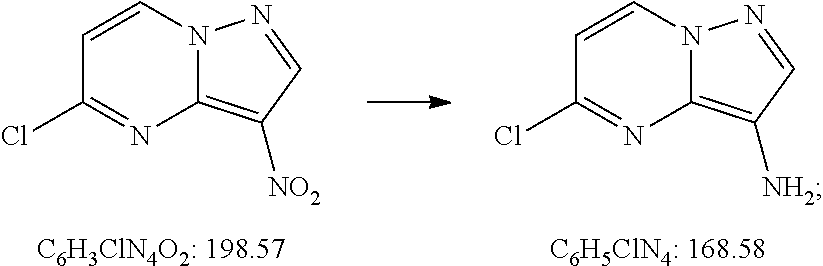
C1=CN2C(=C([NO2])C=N2)N=C1Cl.C1=CN2C(=C([NH2])C=N2)N=C1Cl
